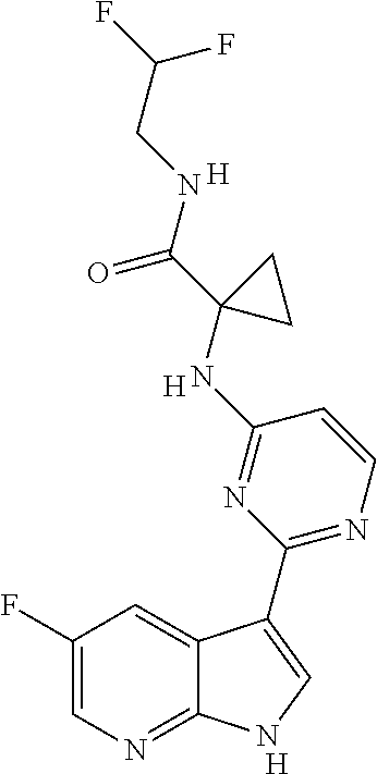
C1(F)=CN=C2C(=C1)C(C1=NC=CC(NC3(C(NCC(F)F)=O)CC3)=N1)=CN2.[H].[H].[H]
